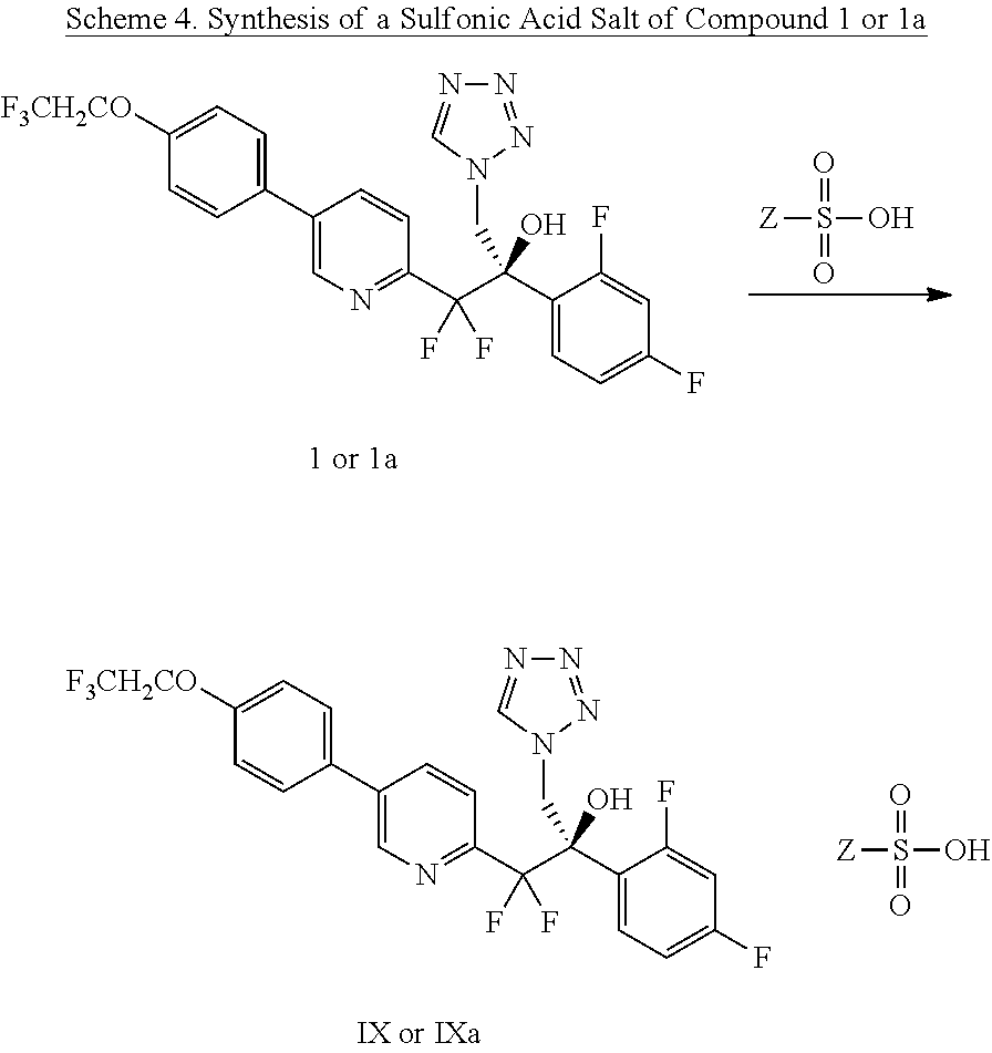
C1(C2=CN=C(C(C(C3=CC=C(F)C=C3F)(O)CN3C=NN=N3)(F)F)C=C2)=CC=C([F3CH2CO])C=C1.[Z]S(=O)(O)=O.C1(C2=CN=C(C(C(C3=CC=C(F)C=C3F)(O)CN3C=NN=N3)(F)F)C=C2)=CC=C([F3CH2CO])C=C1.[Z]S(=O)(O)=O
